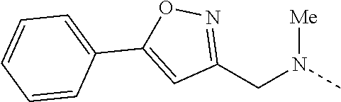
C1(CN([Me])C)=NOC(C2=CC=CC=C2)=C1
